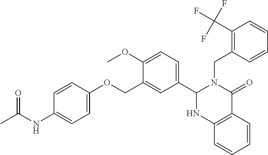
C12=C(C=CC=C1)NC(C1=CC=C(OC)C(COC3=CC=C(NC(C)=O)C=C3)=C1)N(CC1=C(C(F)(F)F)C=CC=C1)C2=O
